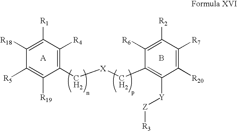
B.C1(C[X]CC2=C([Y][Z][R3])C([R20])=C([R7])C([R2])=C2[R6])=C([R4])C([R1])=C([R18])C([R5])=C1[R19]
